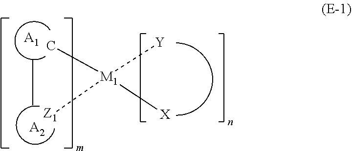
[M1](C)([Z1])([Y])[X].[A1].[A2]
